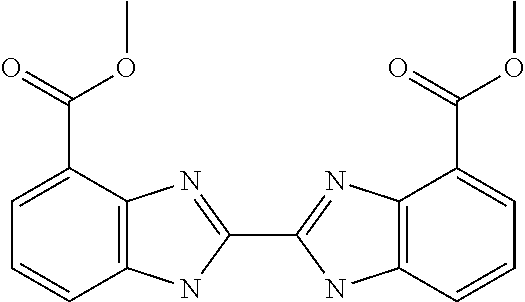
C1(C(OC)=O)=CC=CC2=C1N=C(C1=NC3=C(N1)C=CC=C3C(OC)=O)N2
